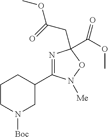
N1=C(C2CN([Boc])CCC2)N([Me])OC1(CC(=O)OC)C(=O)OC
